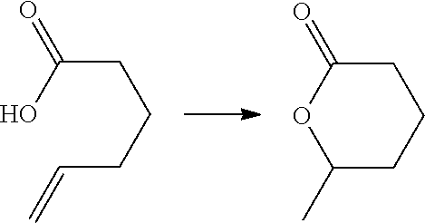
C(CCCC=C)(O)=O.C1(=O)OC(C)CCC1
